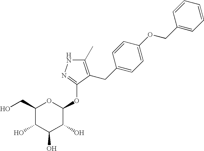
C1(C)=C(CC2=CC=C(OCC3=CC=CC=C3)C=C2)C(OC2OC(CO)C(O)C(O)C2O)=NN1
